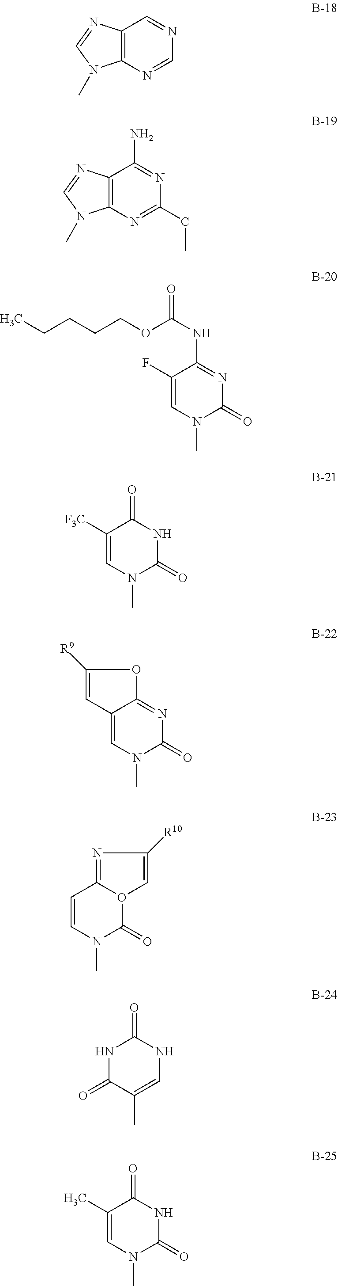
C12=C(N=C(CC)N=C1N)N(C)C=N2.C1(F)=CN(C)C(=O)N=C1NC(=O)OCCCCC.C1([F3C])=CN(C)C(=O)NC1=O.C12=CN(C)C(=O)N=C1OC([R9])=C2.C12=C(N=CN=C1)N(C)C=N2.O12C(=O)N(C)C=CC1=NC([R10])=C2.N1C=C(C)C(=O)NC1=O.C1(C)=CN(C)C(=O)NC1=O
